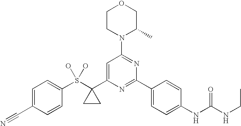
C1CN(C2=NC(C3=CC=C(NC(NCC)=O)C=C3)=NC(C3(S(O)(O)C4=CC=C(C#N)C=C4)CC3)=C2)C(C)CO1
